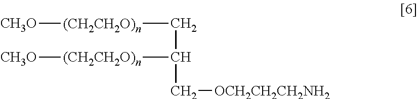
[CH3O][(CH2CH2O)n]CC([(CH2CH2O)n][CH3O])C[OCH2CH2CH2NH2]
